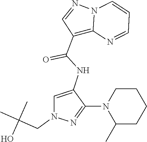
N12C(=C(C(NC3=CN(CC(C)(C)O)N=C3N3C(C)CCCC3)=O)C=N1)N=CC=C2
